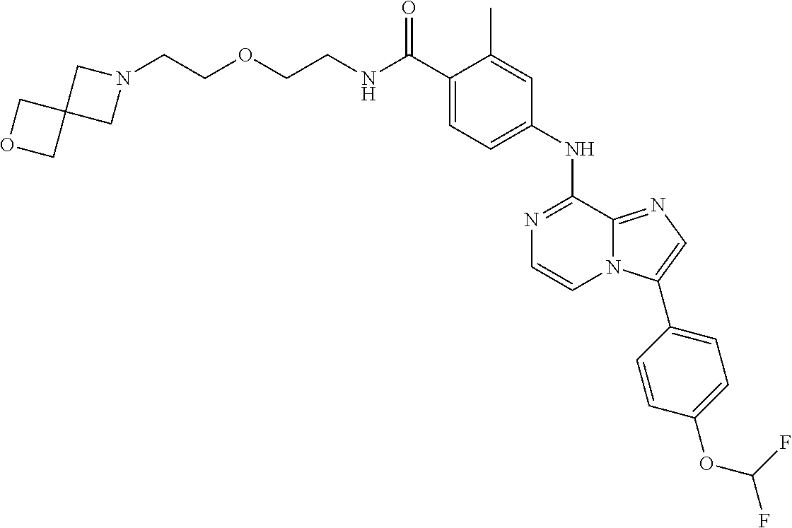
C(C1=CC=C(NC2=NC=CN3C2=NC=C3C2=CC=C(OC(F)F)C=C2)C=C1C)(=O)NCCOCCN1CC2(C1)COC2
